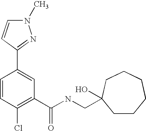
C1=CC(Cl)=C(C(NCC2(O)CCCCCC2)=O)C=C1C1=NN(C)C=C1
